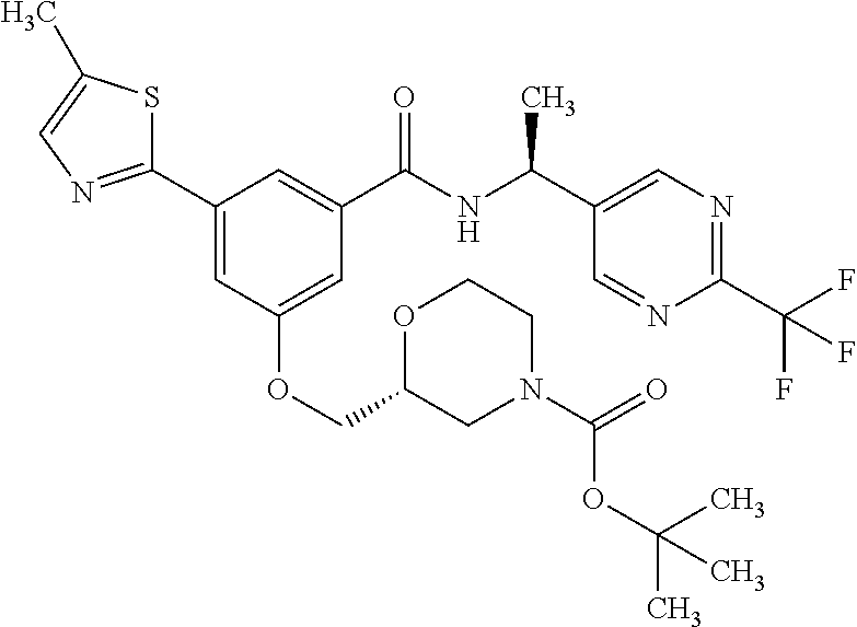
C1(C2=CC(OCC3CN(C(=O)OC(C)(C)C)CCO3)=CC(C(NC(C3=CN=C(C(F)(F)F)N=C3)C)=O)=C2)=NC=C(C)S1
